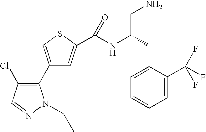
C1(C2=C(Cl)C=NN2CC)=CSC(C(NC(CN)CC2=CC=CC=C2C(F)(F)F)=O)=C1
